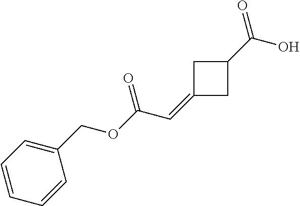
C1=CC=CC(COC(C=C2CC(C(O)=O)C2)=O)=C1
